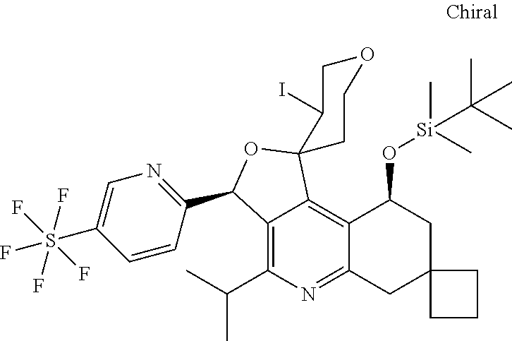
C12=C(C(C)C)N=C3C(=C1C1(OC2C2=NC=C(S(F)(F)(F)(F)F)C=C2)C(I)COCC1)C(O[Si](C(C)(C)C)(C)C)CC1(C3)CCC1
